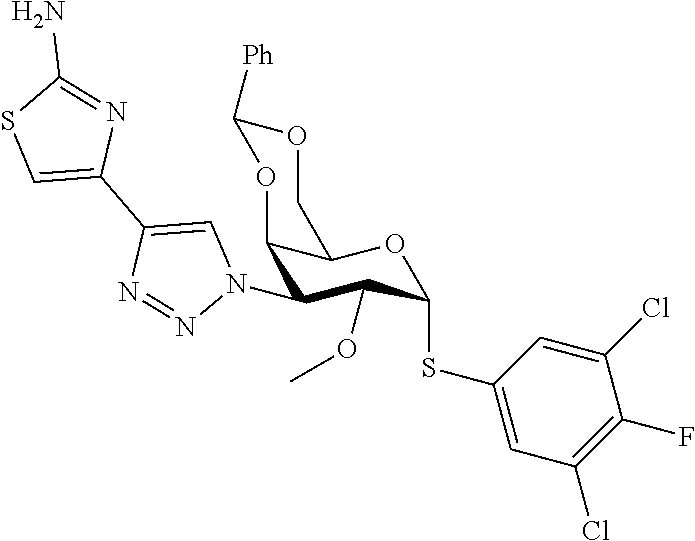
C12C(N3C=C(C4=CSC(N)=N4)N=N3)C(OC)C(SC3=CC(Cl)=C(F)C(Cl)=C3)OC1COC([Ph])O2
